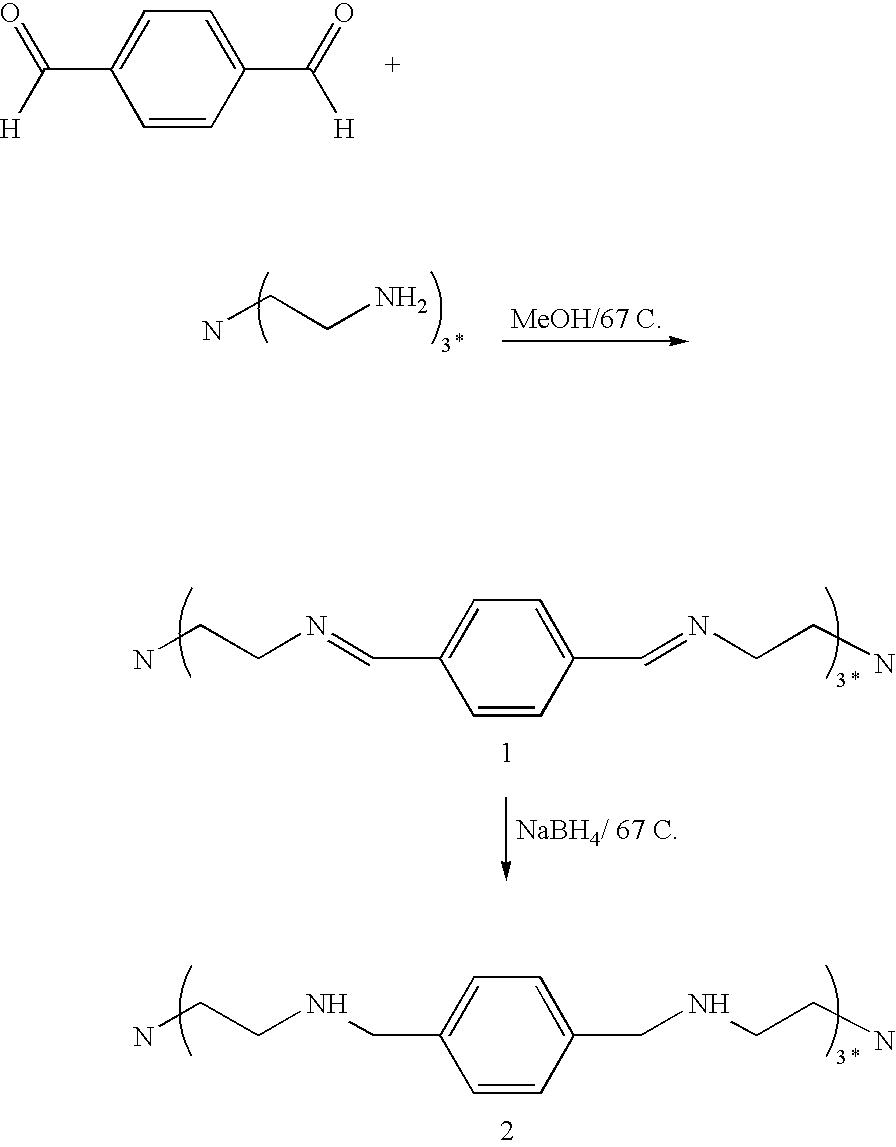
C1=CC(C(=O)[H])=CC=C1C([H])=O.C1=CC(C=NCCN)=CC=C1C=NCCN.C1=CC(CNCCN)=CC=C1CNCCN.NCCN
